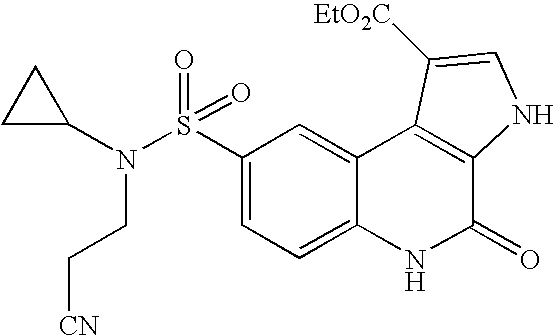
N(S(C1=CC=C2C(=C1)C1=C(C(=O)N2)NC=C1[EtO2C])(=O)=O)(C1CC1)CC[CN]
